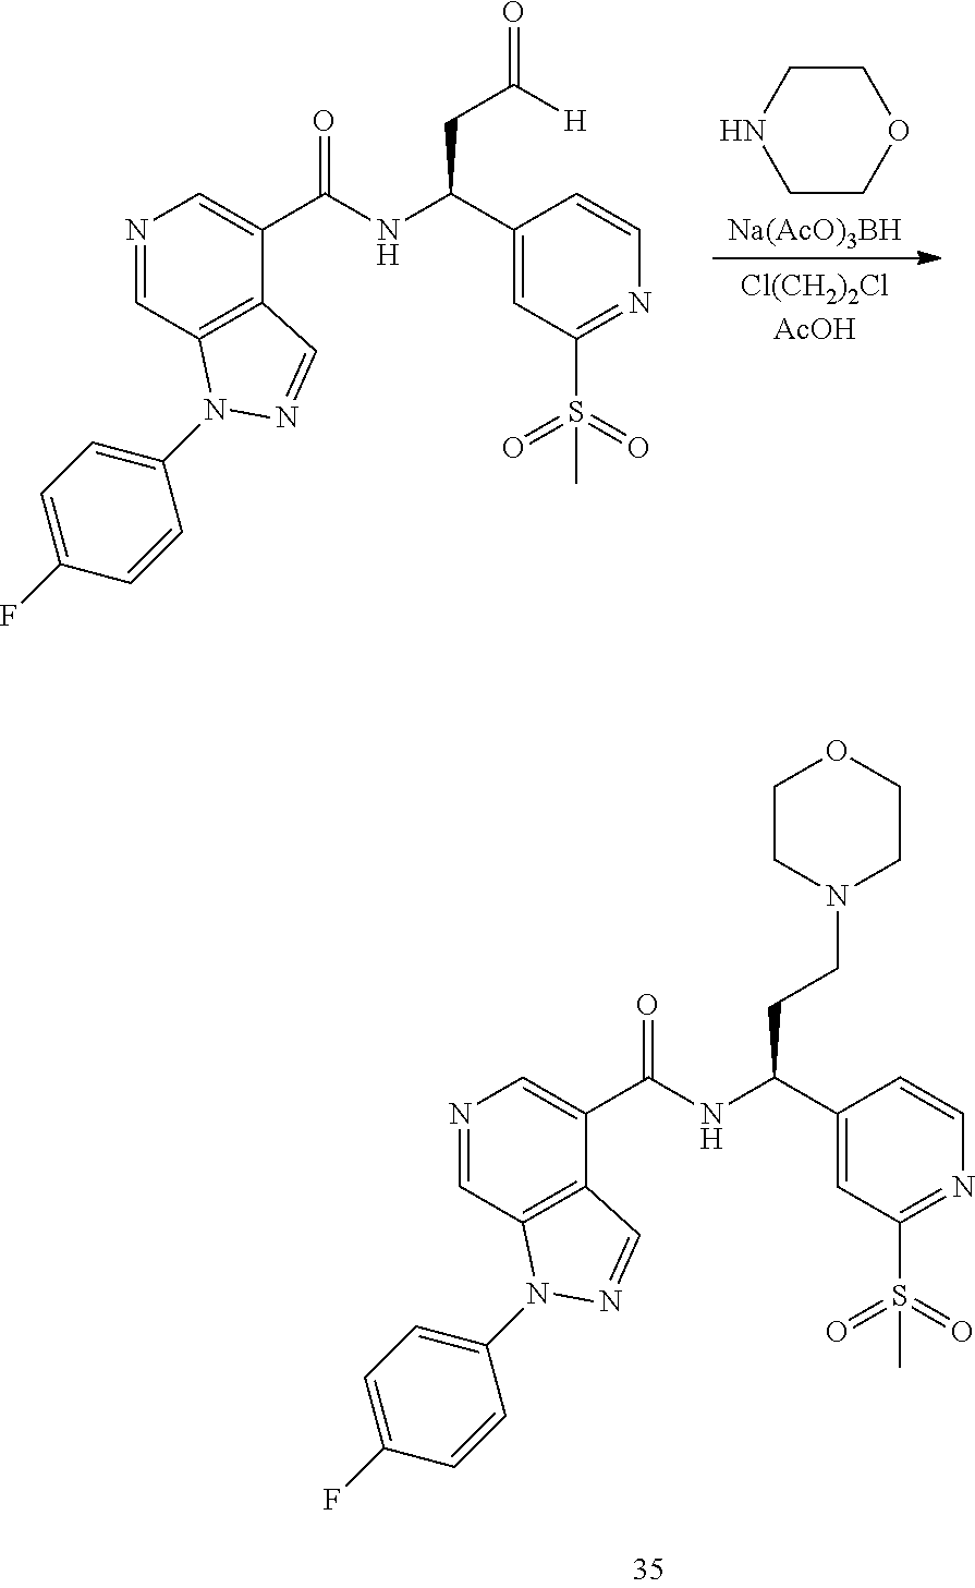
N1=CC2=C(C(C(NC(C3=CC(S(=O)(=O)C)=NC=C3)CCN3CCOCC3)=O)=C1)C=NN2C1=CC=C(F)C=C1.N1=CC2=C(C(C(NC(C3=CC(S(=O)(=O)C)=NC=C3)CC(=O)[H])=O)=C1)C=NN2C1=CC=C(F)C=C1.[Na(AcO)3BH].C1CNCCO1
